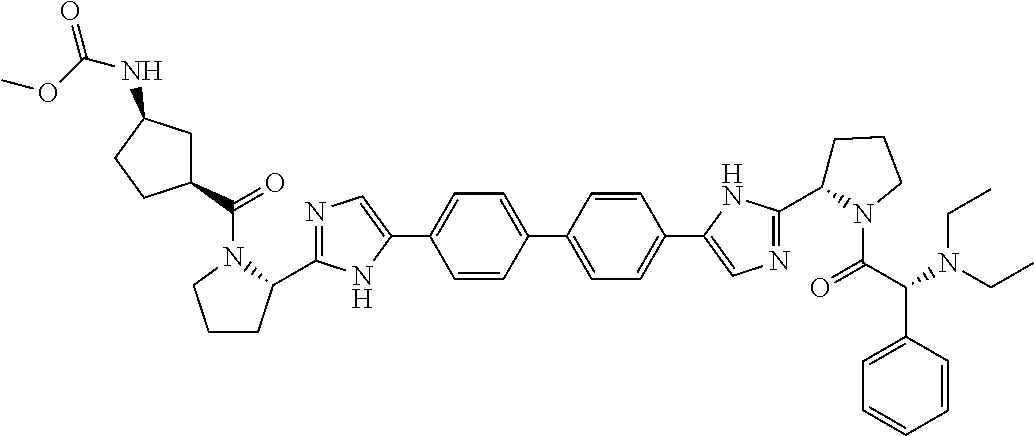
C1=CC(C2=CC=C(C3=CN=C(C4CCCN4C(=O)C(C4=CC=CC=C4)N(CC)CC)N3)C=C2)=CC=C1C1=CN=C(C2CCCN2C(=O)C2CC(NC(OC)=O)CC2)N1
